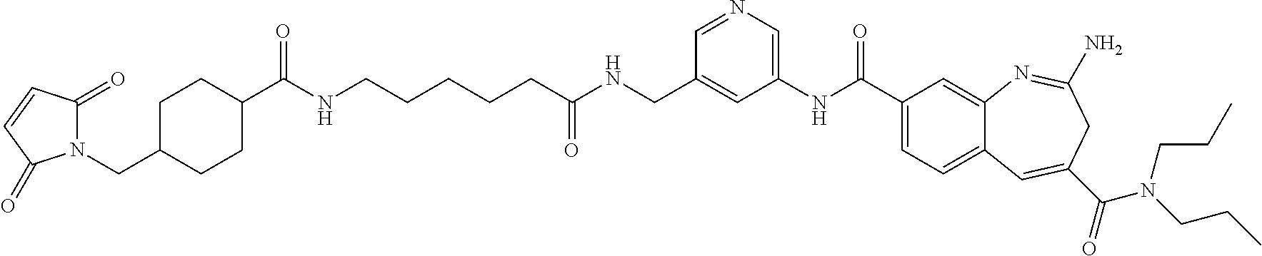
N1(CC2CCC(C(=O)NCCCCCC(=O)NCC3=CC(NC(=O)C4=CC=C5C(=C4)N=C(N)CC(C(N(CCC)CCC)=O)=C5)=CN=C3)CC2)C(=O)C=CC1=O
